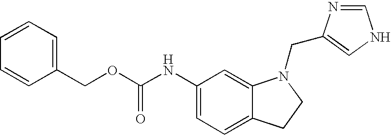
C1(NC(OCC2=CC=CC=C2)=O)=CC=C2C(=C1)N(CC1=CNC=N1)CC2
